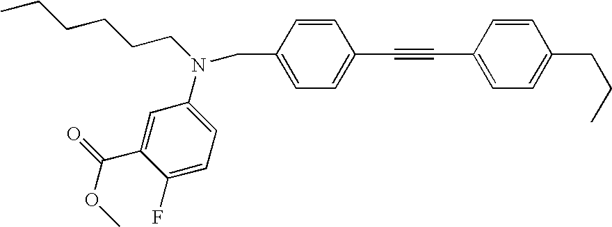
CCCCCCN(C1=CC=C(F)C(C(=O)OC)=C1)CC1=CC=C(C#CC2=CC=C(CCC)C=C2)C=C1
